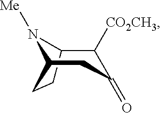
C12C([CO2CH3])C(=O)CC(N1[Me])CC2
